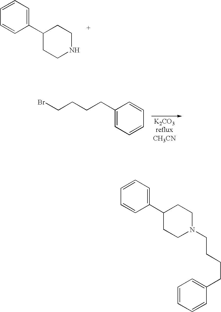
C1=CC=CC(C2CCNCC2)=C1.C1(CCCCBr)=CC=CC=C1.C1=CC=CC(C2CCN(CCCCC3=CC=CC=C3)CC2)=C1
